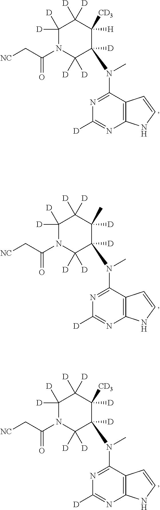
C12=C(C(N(C)C3([D])C([D])([D])N(C(C[NC])=O)C([D])([D])C([D])([D])C3([H])[CD3])=NC([D])=N1)C=CN2.C12=C(C(N(C)C3([D])C([D])([D])N(C(C[NC])=O)C([D])([D])C([D])([D])C3([D])C)=NC([D])=N1)C=CN2.C12=C(C(N(C)C3([D])C([D])([D])N(C(C[NC])=O)C([D])([D])C([D])([D])C3([D])[CD3])=NC([D])=N1)C=CN2
